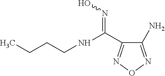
C1(N)=NON=C1C(NCCCC)=NO
